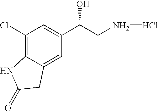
C1(Cl)=C2C(=CC(C(CNCl)O)=C1)CC(=O)N2
